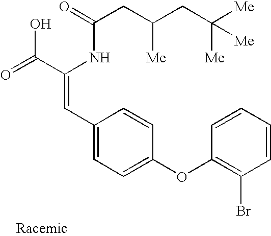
C(=O)(NC(C(=O)O)=CC1=CC=C(OC2=C(Br)C=CC=C2)C=C1)CC(CC([Me])([Me])[Me])[Me]
